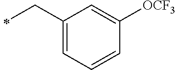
C1(CC)=CC=CC([OCF3])=C1
